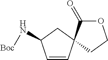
C1=CC2(CC1N[Boc])CCOC2=O
